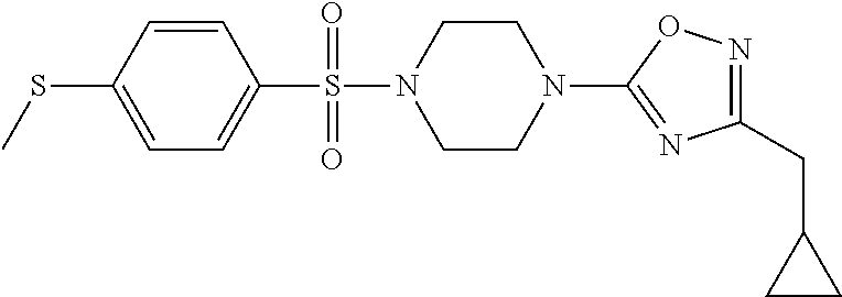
N1=C(CC2CC2)N=C(N2CCN(S(=O)(C3=CC=C(SC)C=C3)=O)CC2)O1
